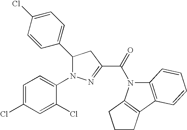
C1(C2N(C3=CC=C(Cl)C=C3Cl)N=C(C(=O)N3C4=C(C5=C3CCC5)C=CC=C4)C2)=CC=C(Cl)C=C1
